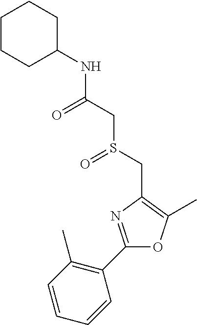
C1CCC(NC(CS(CC2=C(C)OC(C3=C(C)C=CC=C3)=N2)=O)=O)CC1
